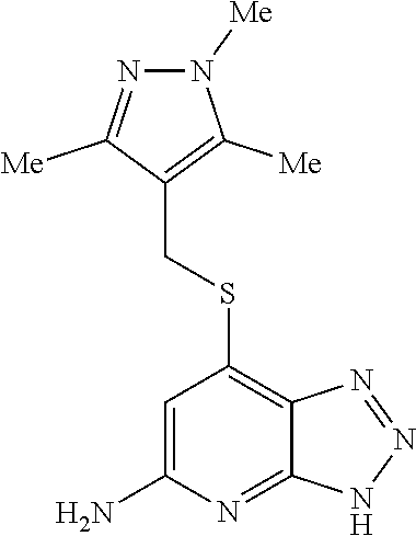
N1=C([Me])C(CSC2=C3C(=NC(N)=C2)NN=N3)=C([Me])N1[Me]
